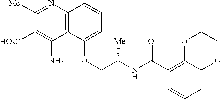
C1([Me])=NC2=C(C(N)=C1[HO2C])C(OCC(NC(C1=C3C(=CC=C1)OCCO3)=O)[Me])=CC=C2
